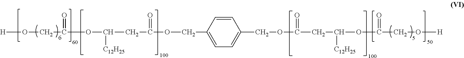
[H]OCC(=O)OC([C12H25])CC(=O)OCC1=CC=C(COC(CC([C12H25])OC(CO[H])=O)=O)C=C1
